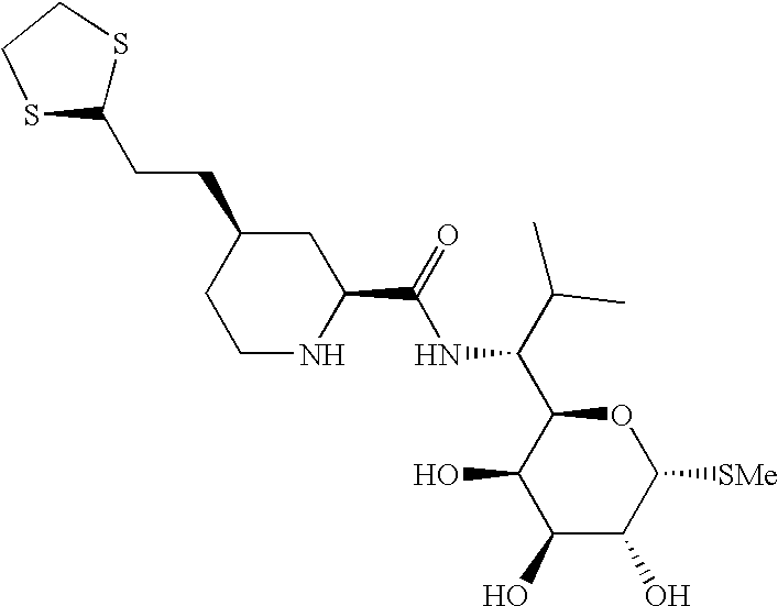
C1(O)C(O)C([SMe])OC(C(C(C)C)NC(C2CC(CCC3SCCS3)CCN2)=O)C1O
